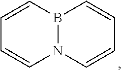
C1=CB2N(C=C1)C=CC=C2
